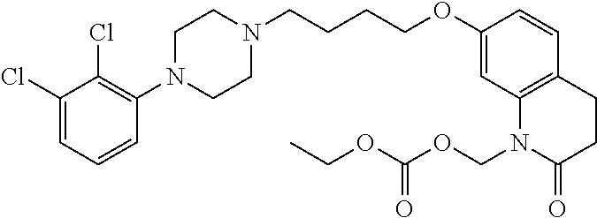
C1(Cl)=CC=CC(N2CCN(CCCCOC3=CC4=C(C=C3)CCC(=O)N4COC(OCC)=O)CC2)=C1Cl
